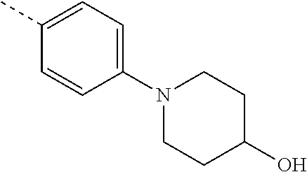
N1(C2=CC=C(C)C=C2)CCC(O)CC1
